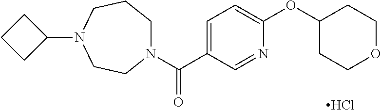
C1(N2CCN(C(C3=CC=C(OC4CCOCC4)N=C3)=O)CCC2)CCC1.Cl
